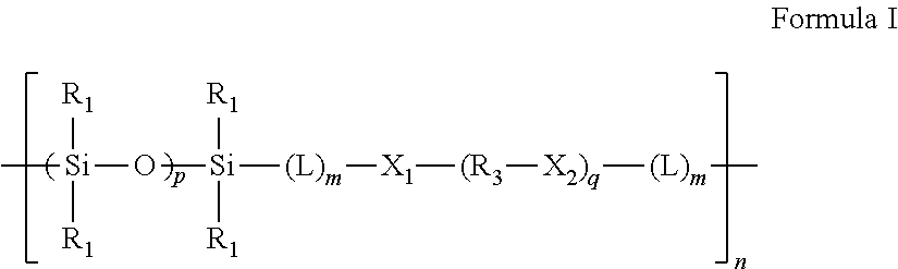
C[Si](O[Si]([(L)m][X1][(R3][X2)q][(L)m]C)([R1])[R1])([R1])[R1]
